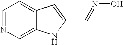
C1=C2C(=CC=N1)C=C(C=NO)N2
